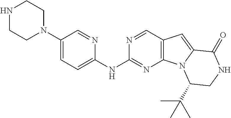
C12=C(C=NC(NC3=CC=C(N4CCNCC4)C=N3)=N1)C=C1N2C(C(C)(C)C)CNC1=O
